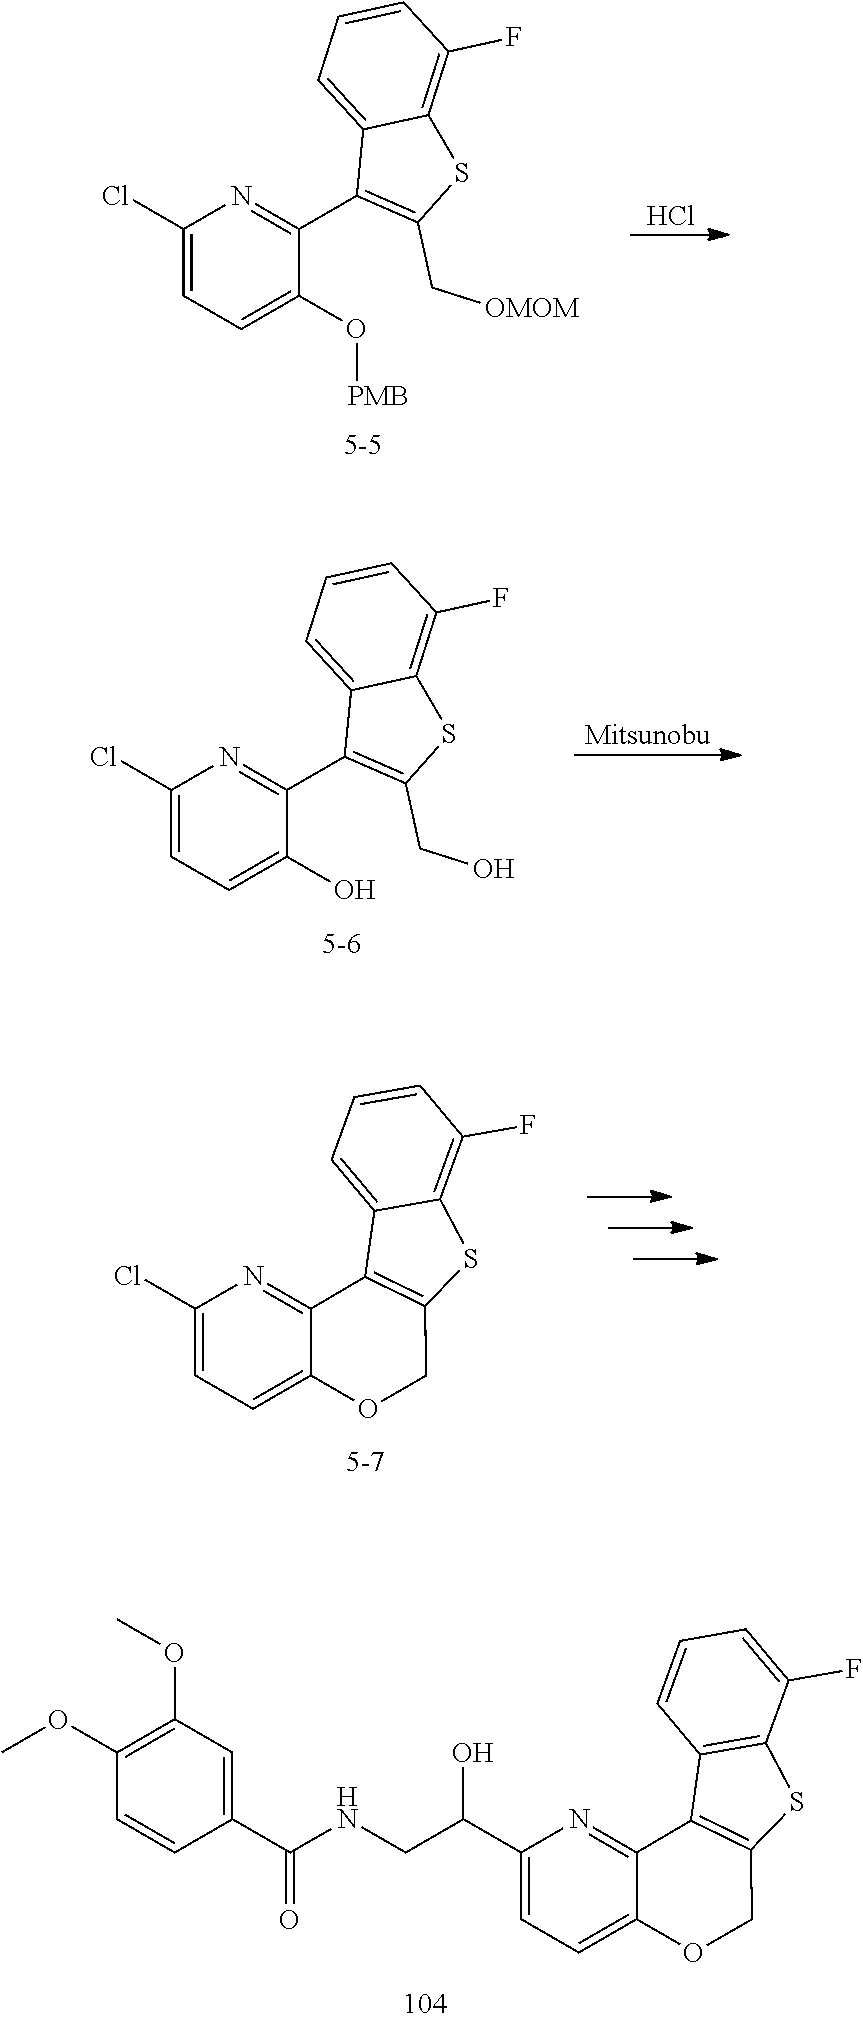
C1(C(O)CNC(C2=CC(OC)=C(OC)C=C2)=O)=CC=C2C(=N1)C1=C(SC3=C1C=CC=C3F)CO2.C1(Cl)=CC=C(O[PMB])C(C2=C(C[OMOM])SC3=C(F)C=CC=C32)=N1.Cl.C1(Cl)=CC=C(O)C(C2=C(CO)SC3=C(F)C=CC=C32)=N1.[Mitsunobu].C1(Cl)=CC=C2C(=N1)C1=C(SC3=C(F)C=CC=C31)CO2
